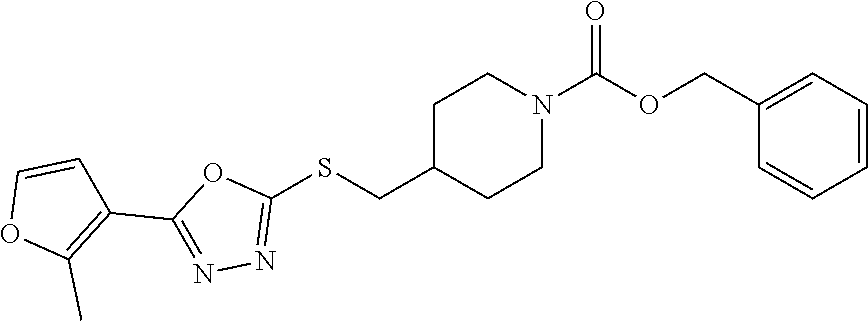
C1=CC=C(COC(N2CCC(CSC3=NN=C(C4=C(C)OC=C4)O3)CC2)=O)C=C1
